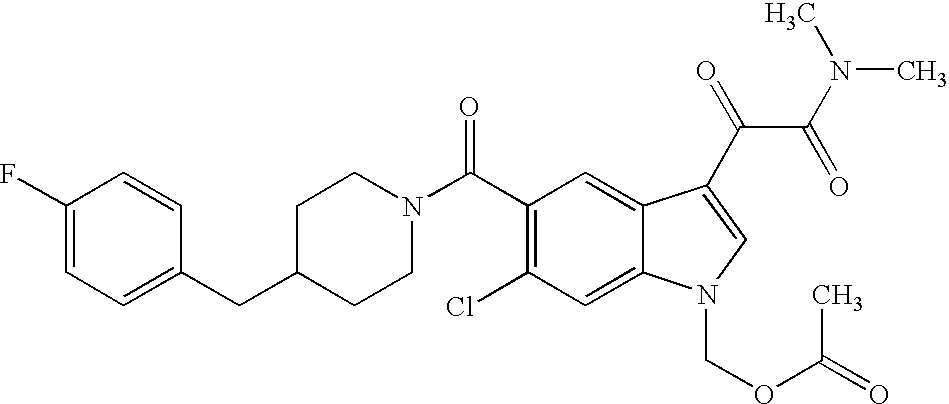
C1(F)=CC=C(CC2CCN(C(C3=C(Cl)C=C4C(=C3)C(C(C(=O)N(C)C)=O)=CN4COC(C)=O)=O)CC2)C=C1
